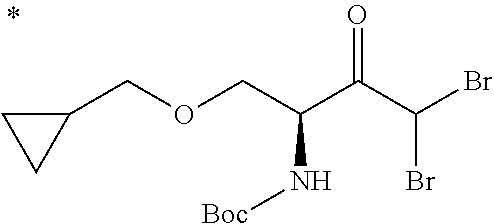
C(C(COCC1CC1)N[Boc])(C(Br)Br)=O
